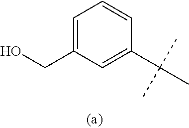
C1(C(C)(C)C)=CC(CO)=CC=C1
